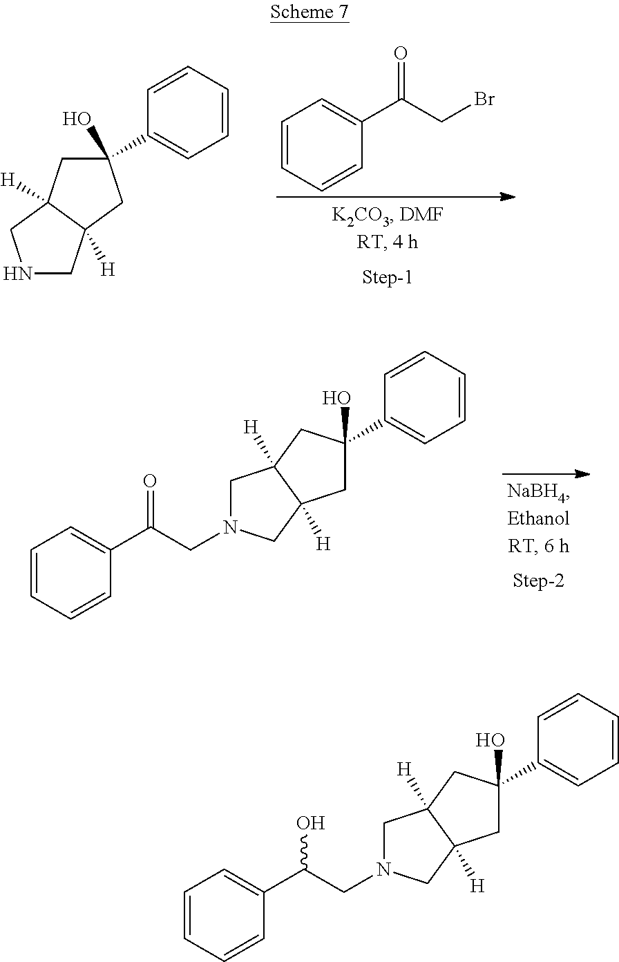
N1CC2([H])C([H])(C1)CC(O)(C1=CC=CC=C1)C2.C1=CC=CC(C(CBr)=O)=C1.C1N(CC(C2=CC=CC=C2)=O)CC2([H])C1([H])CC(O)(C1=CC=CC=C1)C2.C1N(CC(C2=CC=CC=C2)O)CC2([H])C1([H])CC(O)(C1=CC=CC=C1)C2
